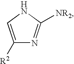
N1=C([NR2])NC=C1[R2]
